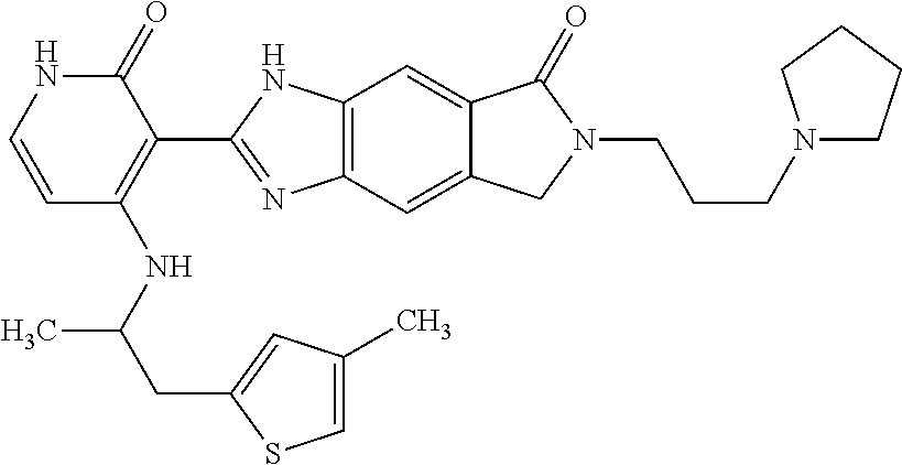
C12=C(C=C3C(=C1)C(=O)N(CCCN1CCCC1)C3)N=C(C1=C(NC(CC3=CC(C)=CS3)C)C=CNC1=O)N2
